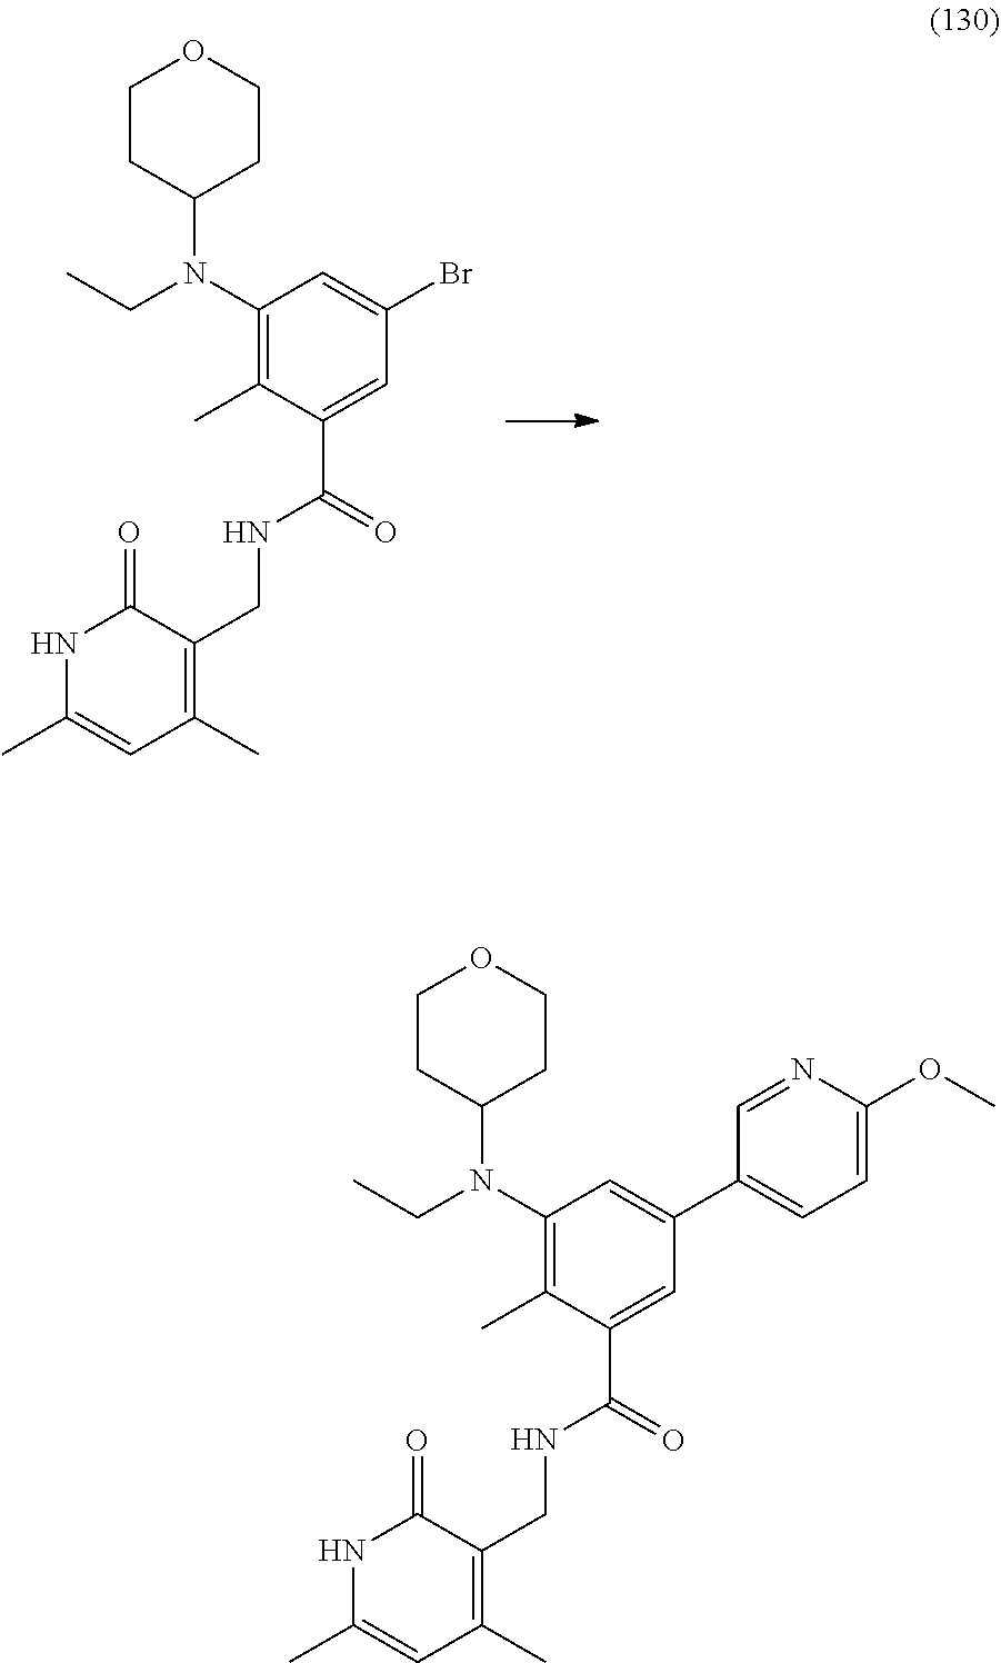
C1CC(N(C2=C(C)C(C(NCC3=C(C)C=C(C)NC3=O)=O)=CC(Br)=C2)CC)CCO1.C1CC(N(C2=C(C)C(C(NCC3=C(C)C=C(C)NC3=O)=O)=CC(C3=CC=C(OC)N=C3)=C2)CC)CCO1
